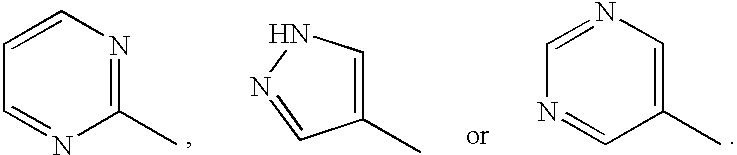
C1(C)=NC=CC=N1.C1(C)=CNN=C1.C1(C)=CN=CN=C1
